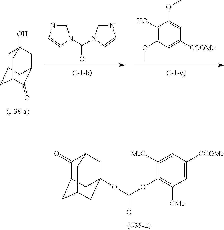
C1C2CC3CC1(O)CC(C2)C3=O.C(=O)(N1C=NC=C1)N1C=NC=C1.C1(O)=C(OC)C=C([COOMe])C=C1OC.C(OC1=C([OMe])C=C([COOMe])C=C1[MeO])(=O)OC12CC3C(=O)C(CC(C1)C3)C2
